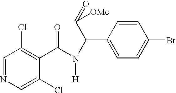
C1=NC=C(Cl)C(C(N([H])C(C(=O)[OMe])C2=CC=C(Br)C=C2)=O)=C1Cl
